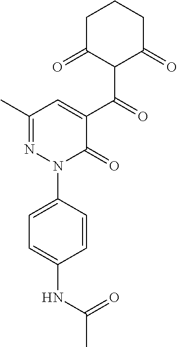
C1C(=O)C(C(C2=CC(C)=NN(C3=CC=C(NC(C)=O)C=C3)C2=O)=O)C(=O)CC1
